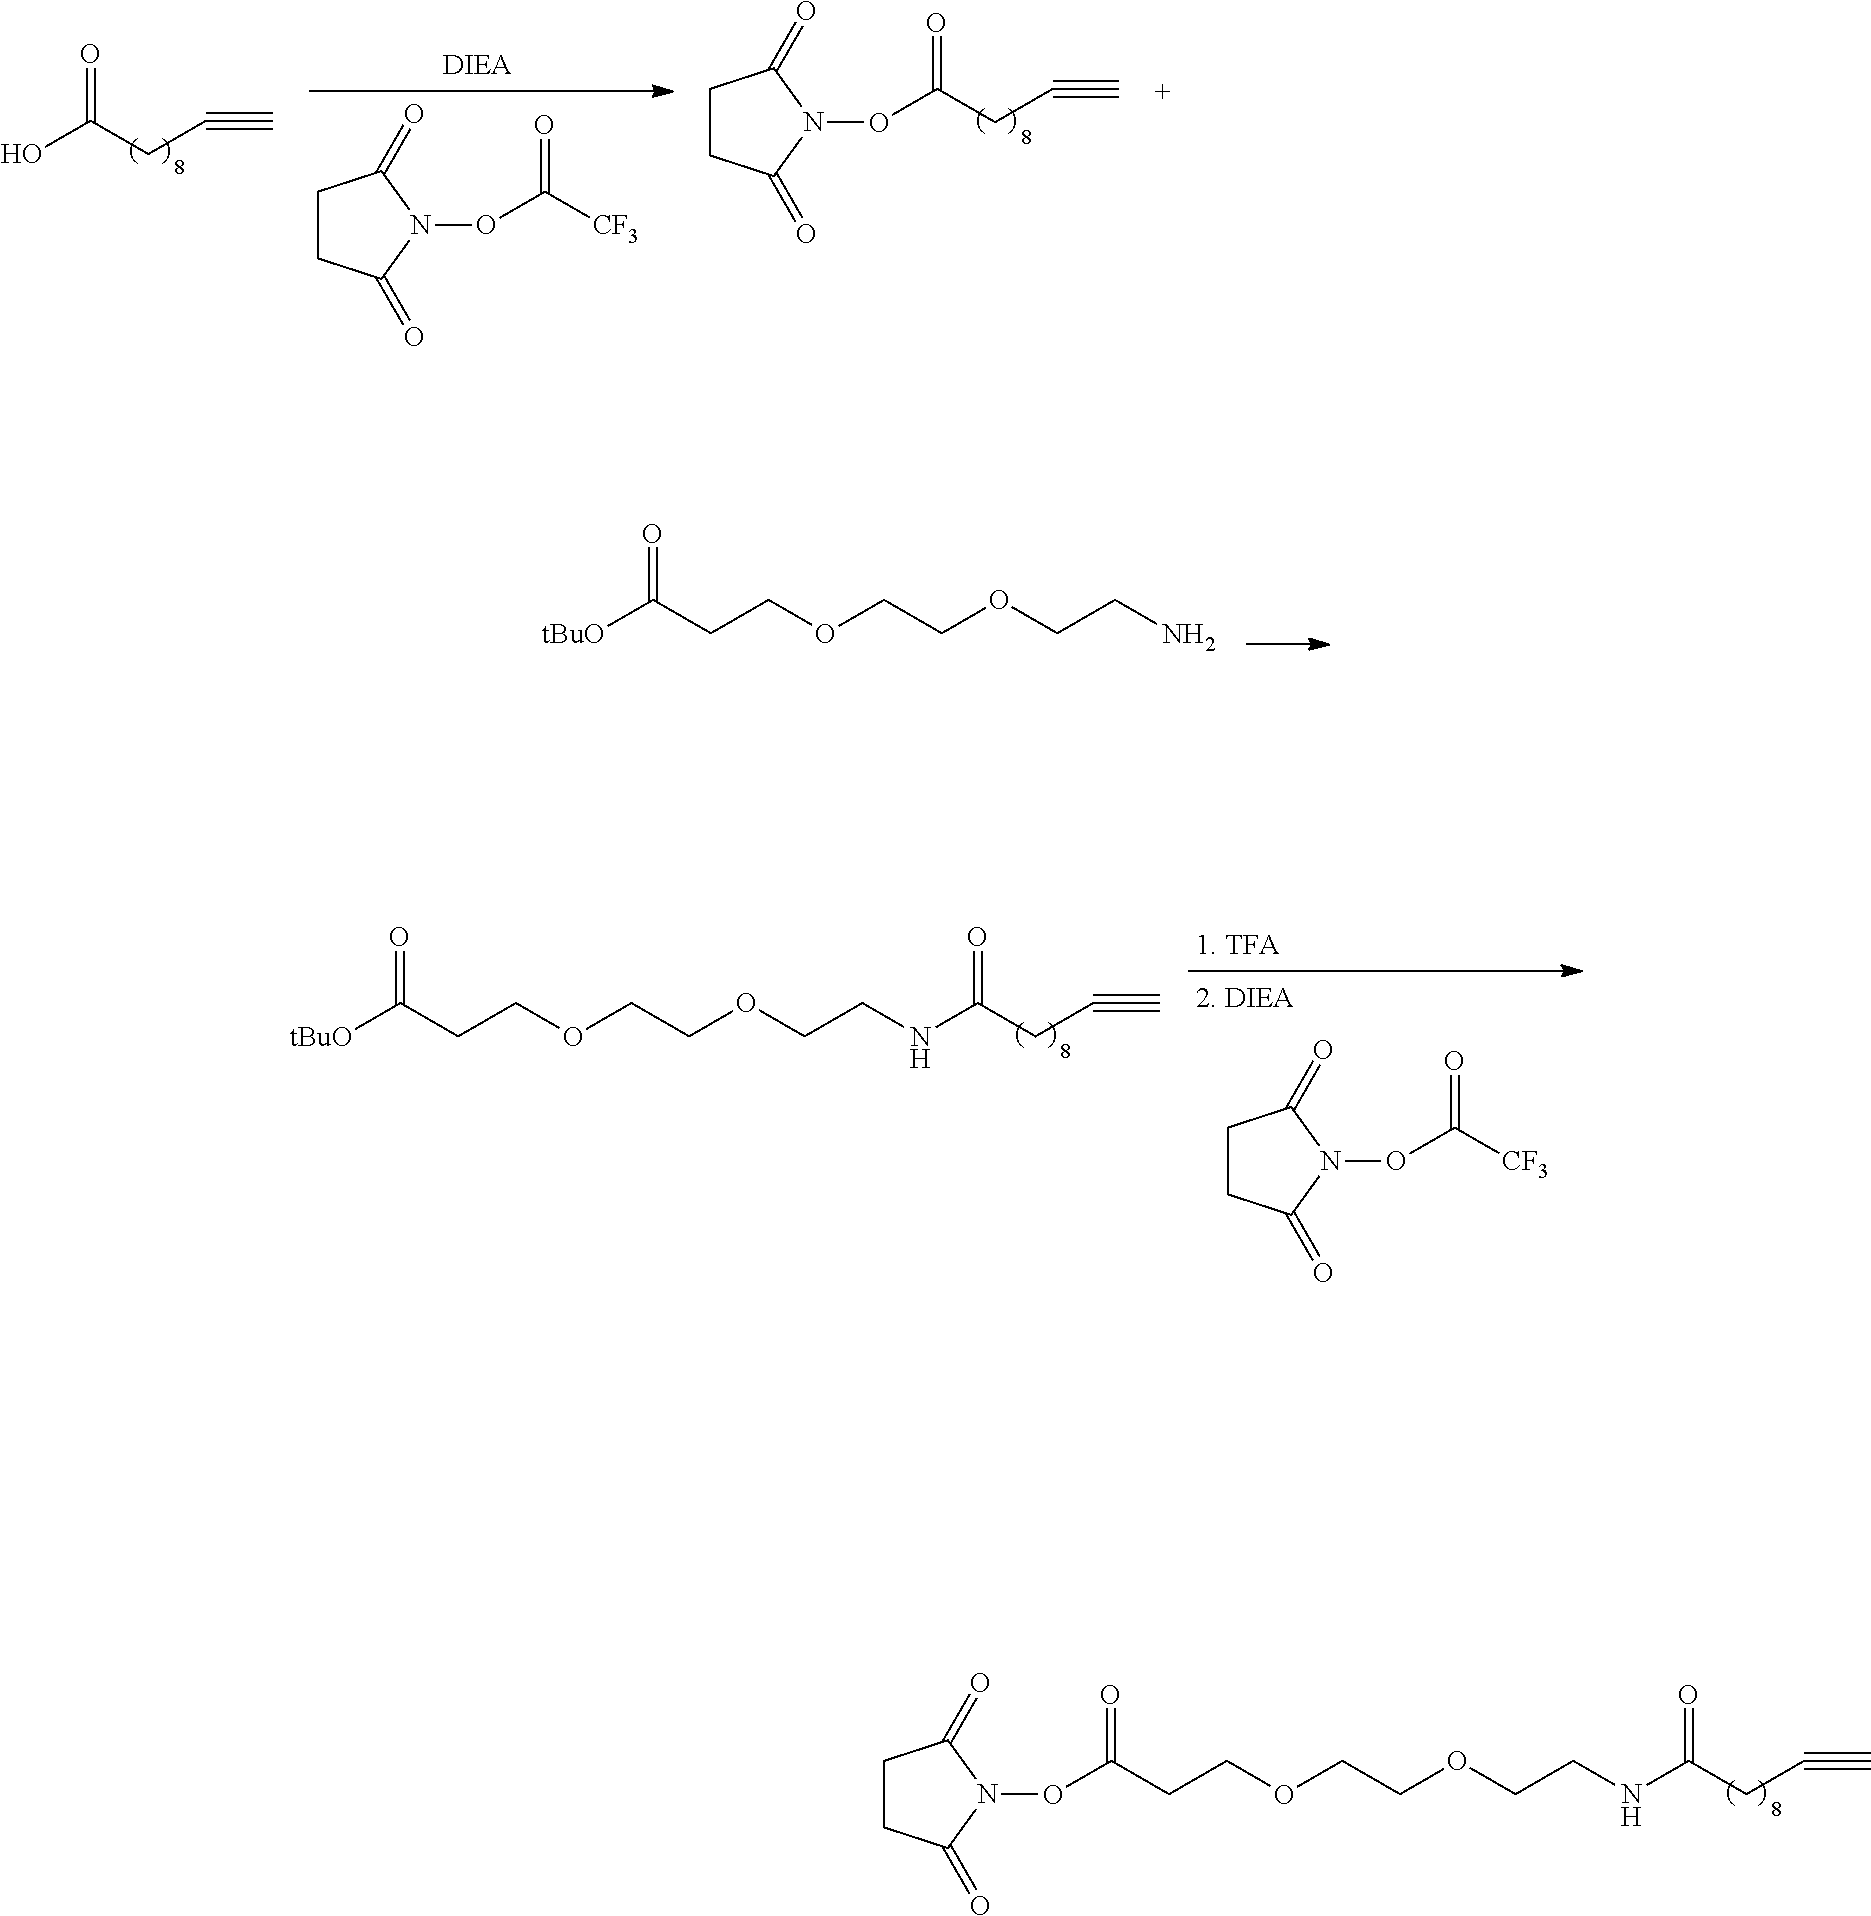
O=C(O)CC#C.C1CC(=O)N(OC(CC#C)=O)C1=O.C1CC(=O)N(OC([CF3])=O)C1=O.[tBuO]C(CCOCCOCCN)=O.C1CC(=O)N(OC([CF3])=O)C1=O.[tBuO]C(CCOCCOCCNC(=O)CC#C)=O.O(C(CCOCCOCCNC(=O)CC#C)=O)N1C(=O)CCC1=O
